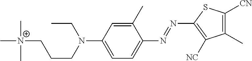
CCN(CCC[N+](C)(C)C)C1=CC=C(N=NC2=C([NC])C(C)=C([CN])S2)C(C)=C1
